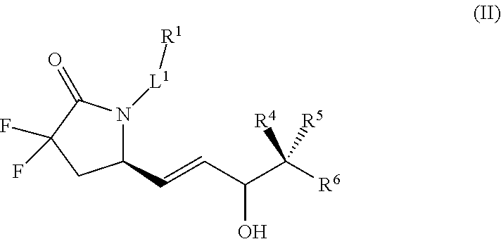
N1([L1][R1])C(C=CC(O)C([R4])([R5])[R6])CC(F)(F)C1=O
